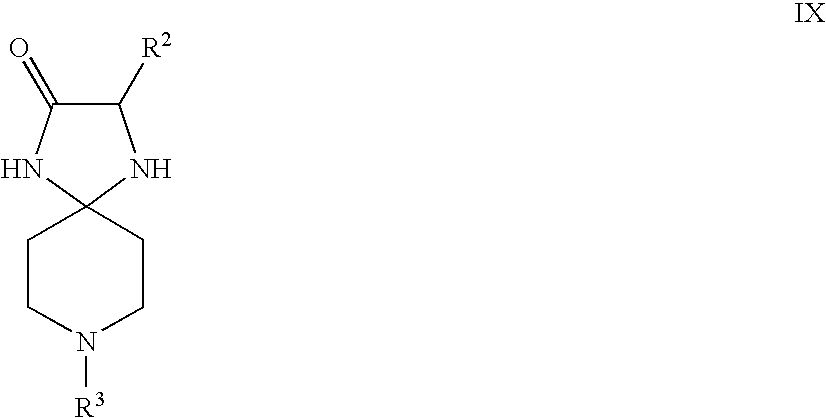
C1([R2])C(=O)NC2(N1)CCN([R3])CC2
